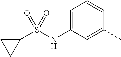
C1=C(NS(C2CC2)(=O)=O)C=C(C)C=C1
